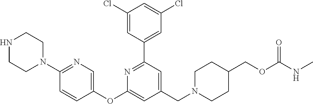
C1(Cl)=CC(C2=NC(OC3=CN=C(N4CCNCC4)C=C3)=CC(CN3CCC(COC(NC)=O)CC3)=C2)=CC(Cl)=C1
